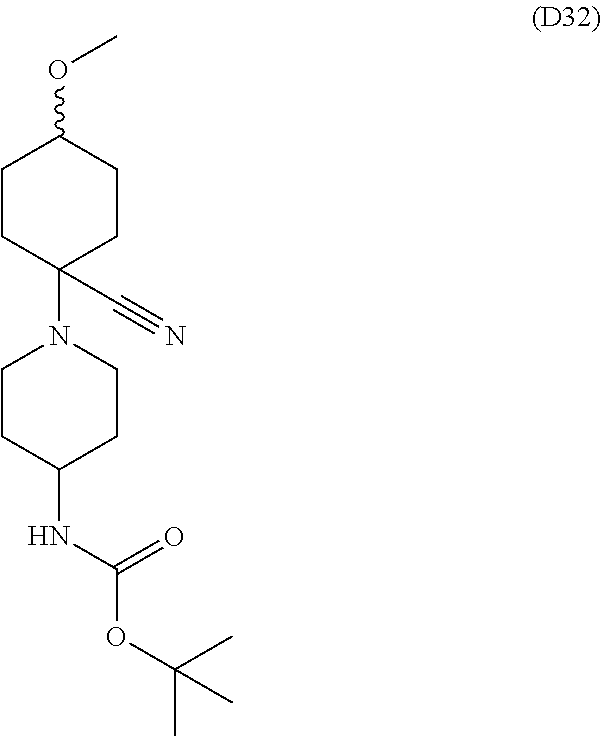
C1CC(N2CCC(NC(OC(C)(C)C)=O)CC2)(C#N)CCC1OC
